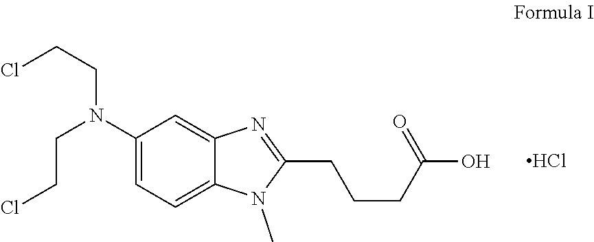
C1(N(CCCl)CCCl)=CC=C2C(=C1)N=C(CCCC(=O)O)N2C.Cl
